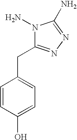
C1=CC(O)=CC=C1CC1=NN=C(N)N1N
